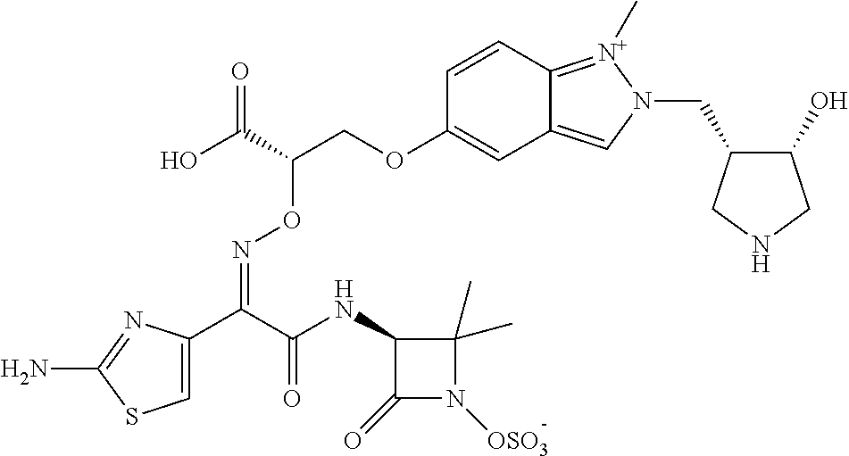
C1=C(C(C(NC2C(=O)N([OSO3])C2(C)C)=O)=NOC(COC2=CC3=CN(CC4C(O)CNC4)[N+](C)=C3C=C2)C(O)=O)N=C(N)S1
